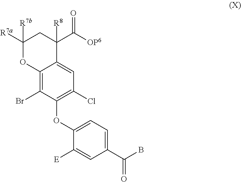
C1([R7a])([R7b])OC2=C(Br)C(OC3=CC=C(C(B)=O)C=C3[E])=C(Cl)C=C2C([R8])(C([OP6])=O)C1
